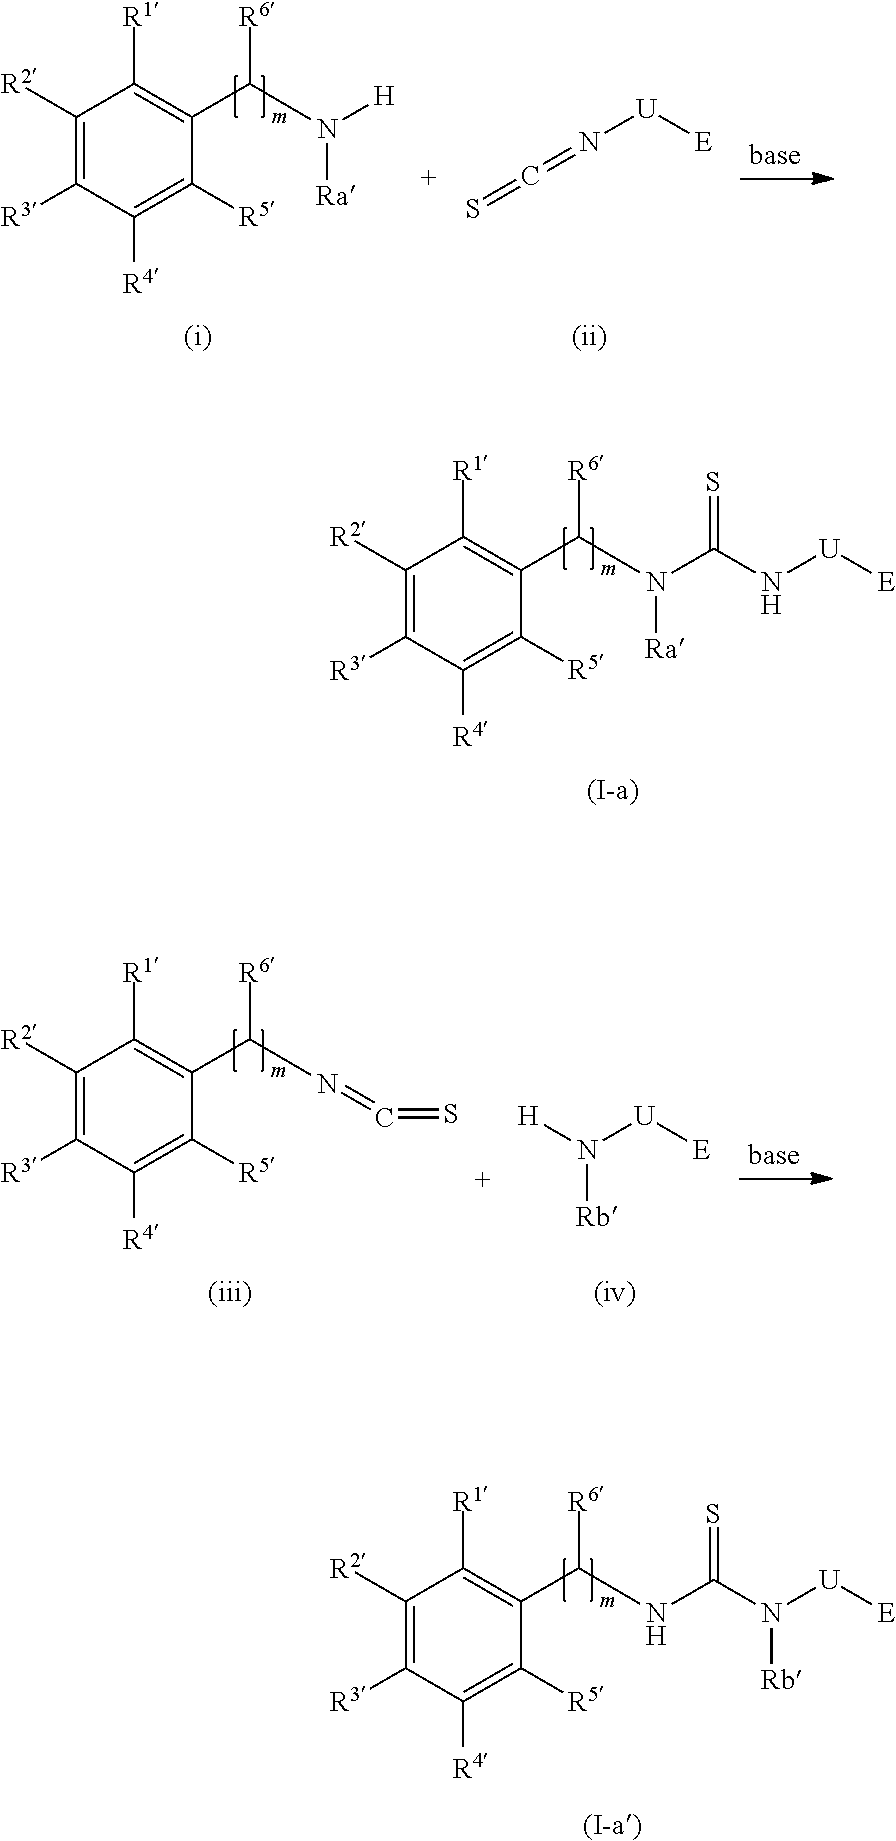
C1([R2])=C([R3])C([R4])=C([R5])C(C(N([H])[Ra])[R6])=C1[R1].S=C=N[U][E].C1([R2])=C([R3])C([R4])=C([R5])C(C(N(C(N[U][E])=S)[Ra])[R6])=C1[R1].C1([R2])=C([R3])C([R4])=C([R5])C(C(N=C=S)[R6])=C1[R1].[H]N([Rb])[U][E].C1([R2])=C([R3])C([R4])=C([R5])C(C(NC(N([U][E])[Rb])=S)[R6])=C1[R1]
